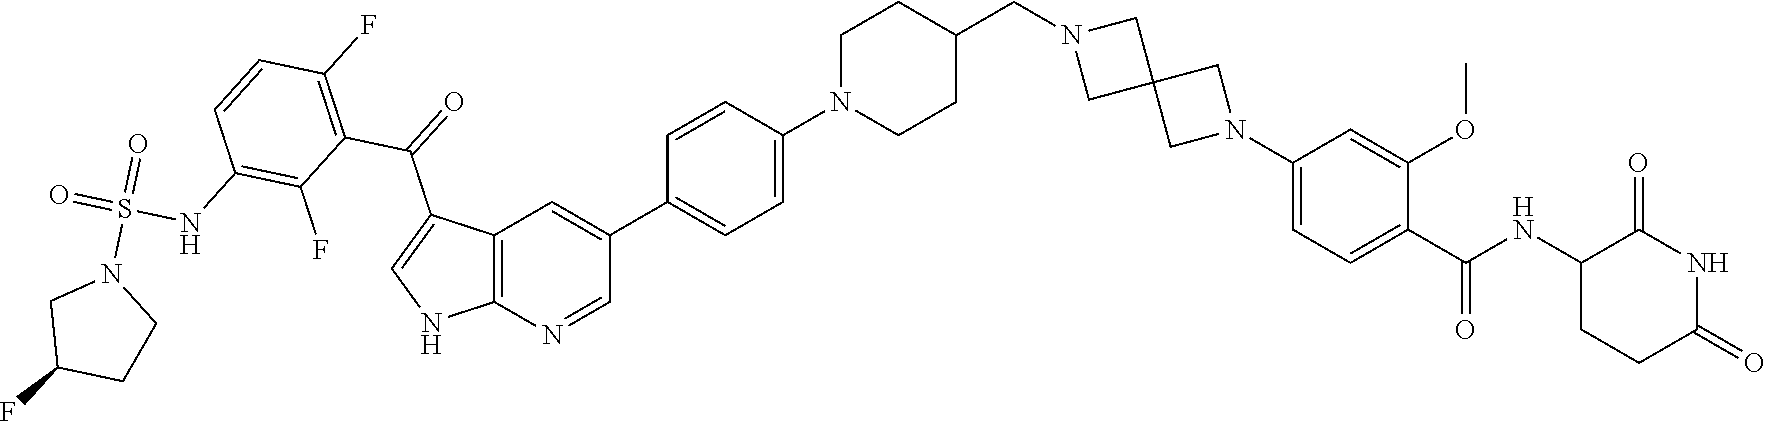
C12=C(N=CC(C3=CC=C(N4CCC(CN5CC6(C5)CN(C5=CC=C(C(=O)NC7CCC(=O)NC7=O)C(OC)=C5)C6)CC4)C=C3)=C1)NC=C2C(=O)C1=C(F)C=CC(NS(=O)(=O)N2CC(F)CC2)=C1F
